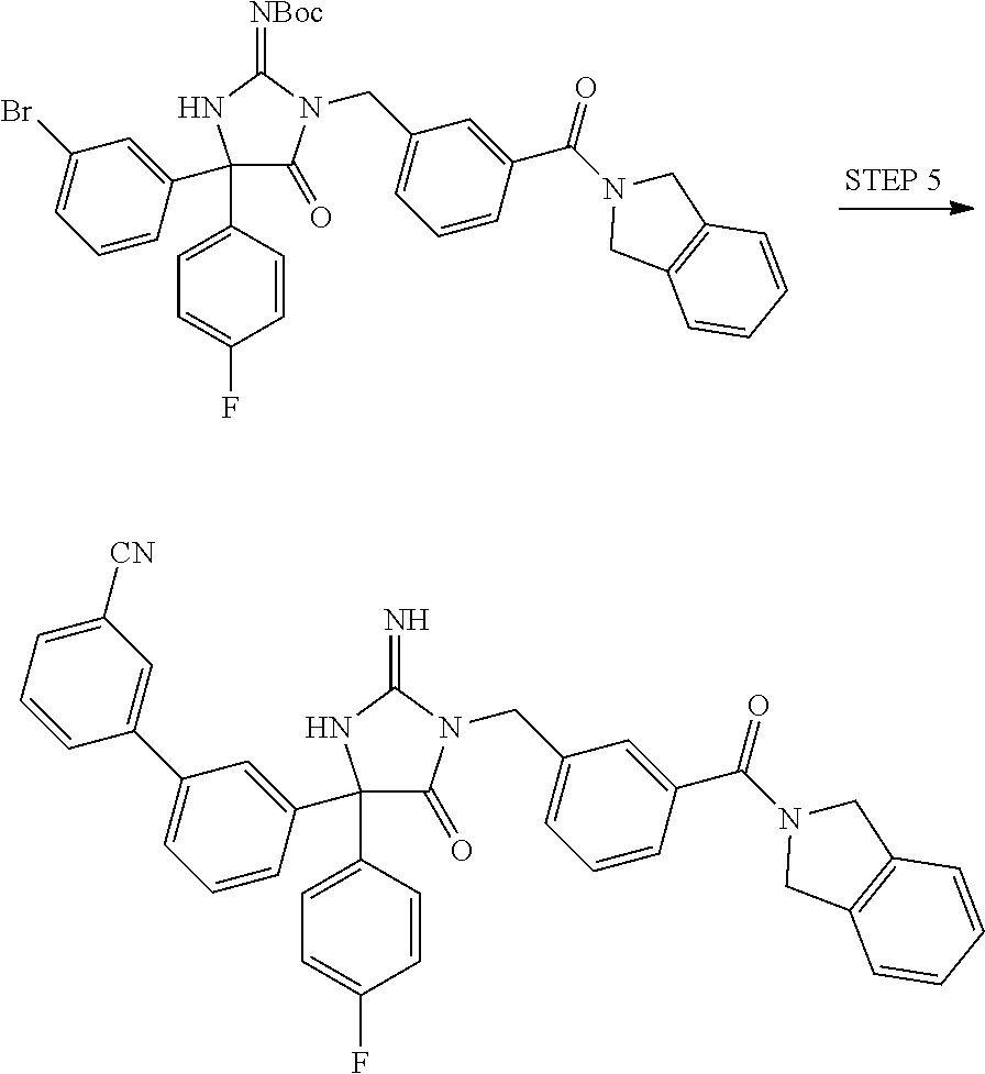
C1(C2=CC(Br)=CC=C2)(C2=CC=C(F)C=C2)NC(=[NBoc])N(CC2=CC=CC(C(=O)N3CC4=C(C3)C=CC=C4)=C2)C1=O.C1(C2=CC(C3=CC([CN])=CC=C3)=CC=C2)(C2=CC=C(F)C=C2)NC(=N)N(CC2=CC=CC(C(=O)N3CC4=C(C3)C=CC=C4)=C2)C1=O
